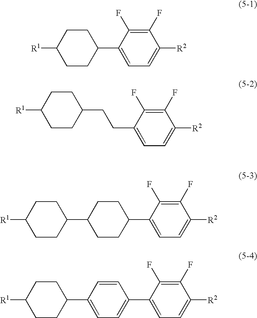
C1(F)=C(F)C(C2CCC([R1])CC2)=CC=C1[R2].C1(F)=C(F)C(CCC2CCC([R1])CC2)=CC=C1[R2].C1(F)=C(F)C(C2CCC(C3CCC([R1])CC3)CC2)=CC=C1[R2].C1(F)=C(F)C(C2=CC=C(C3CCC([R1])CC3)C=C2)=CC=C1[R2]
